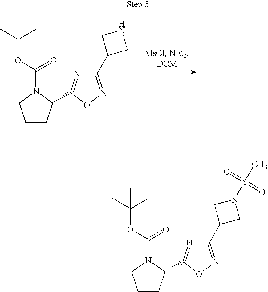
C1CC(C2=NC(C3CNC3)=NO2)N(C(OC(C)(C)C)=O)C1.C1CC(C2=NC(C3CN(S(C)(=O)=O)C3)=NO2)N(C(OC(C)(C)C)=O)C1
